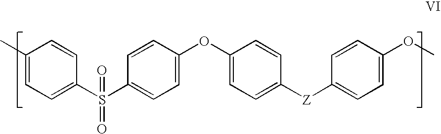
C1(C)=CC=C(S(C2=CC=C(OC3=CC=C([Z]C4=CC=C(OC)C=C4)C=C3)C=C2)(=O)=O)C=C1
